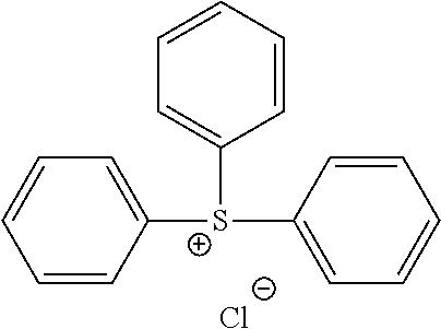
C1([S+](C2=CC=CC=C2)C2=CC=CC=C2)=CC=CC=C1.[Cl-]
